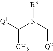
[Q1]C(N(C[Q2])[R3])C
